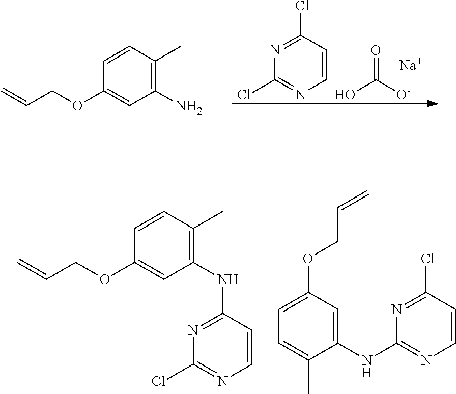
C1(C)=C(N)C=C(OCC=C)C=C1.[O-]C(O)=O.[Na].C1=CC(Cl)=NC(Cl)=N1.C1(C)=C(NC2=NC(Cl)=NC=C2)C=C(OCC=C)C=C1.C1=CC(Cl)=NC(NC2=CC(OCC=C)=CC=C2C)=N1
